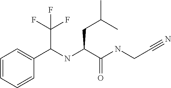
C1=CC=CC(C(NC(C(NCC#N)=O)CC(C)C)C(F)(F)F)=C1
